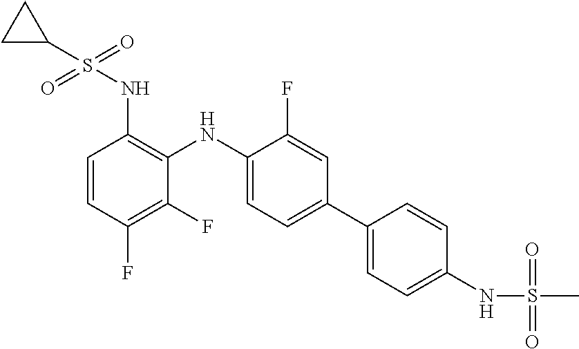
C1(NS(=O)(=O)C2CC2)=C(NC2=CC=C(C3=CC=C(NS(=O)(=O)C)C=C3)C=C2F)C(F)=C(F)C=C1
